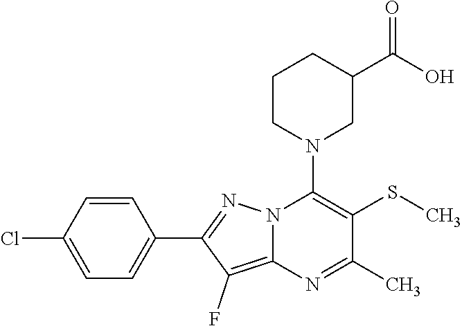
C1=CC(Cl)=CC=C1C1=NN2C(=C1F)N=C(C)C(SC)=C2N1CC(C(O)=O)CCC1
